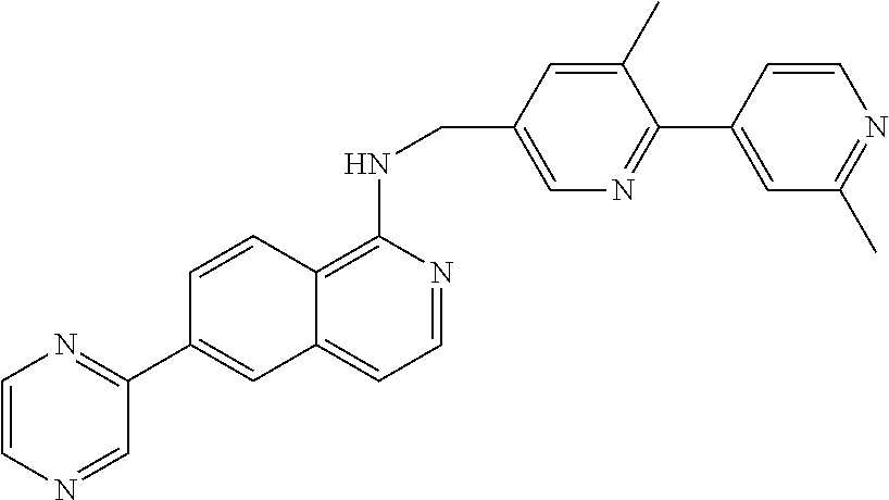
C1(C)=CC(CNC2=C3C(=CC=N2)C=C(C2=NC=CN=C2)C=C3)=CN=C1C1=CC(C)=NC=C1
